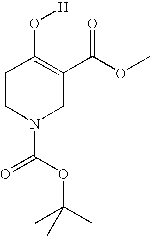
C1CN(C(=O)OC(C)(C)C)CC(C(OC)=O)=C1O[H]
